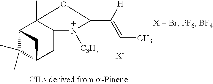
C12C(C)(C)C(CC3C1(C)OC(C([H])=CC)N3[C3H7])C2
